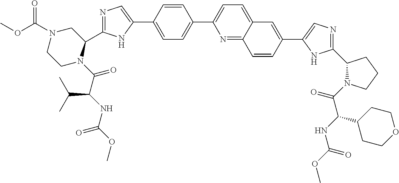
C1=C(C2=CN=C(C3N(C(C(NC(OC)=O)C(C)C)=O)CCN(C(OC)=O)C3)N2)C=CC(C2=CC=C3C(=N2)C=CC(C2=CN=C(C4N(C(C(NC(OC)=O)C5CCOCC5)=O)CCC4)N2)=C3)=C1
